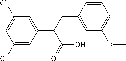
C1(Cl)=CC(C(C(O)=O)CC2=CC(OC)=CC=C2)=CC(Cl)=C1
